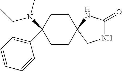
C1CC2(CCC1(N(C)CC)C1=CC=CC=C1)CNC(=O)N2
